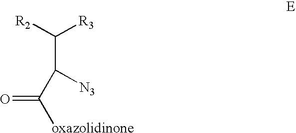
[R2]C([R3])C(C([oxazolidinone])=O)[N3]
